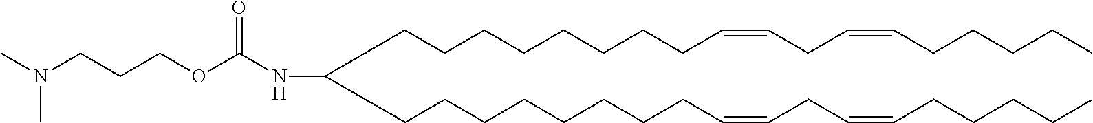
C(CCCCCCCC=CCC=CCCCCC)C(CCCCCCCCC=CCC=CCCCCC)NC(OCCCN(C)C)=O
